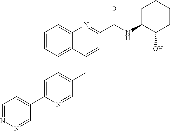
C1=C(C2=CC=NN=C2)N=CC(CC2=CC(C(NC3C(O)CCCC3)=O)=NC3=CC=CC=C23)=C1
